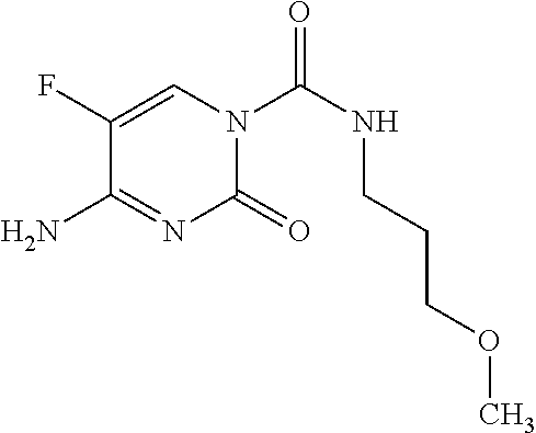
C1=C(F)C(N)=NC(=O)N1C(NCCCOC)=O
